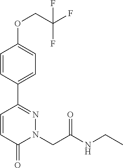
C1=CC(C2=NN(CC(NCC)=O)C(=O)C=C2)=CC=C1OCC(F)(F)F
